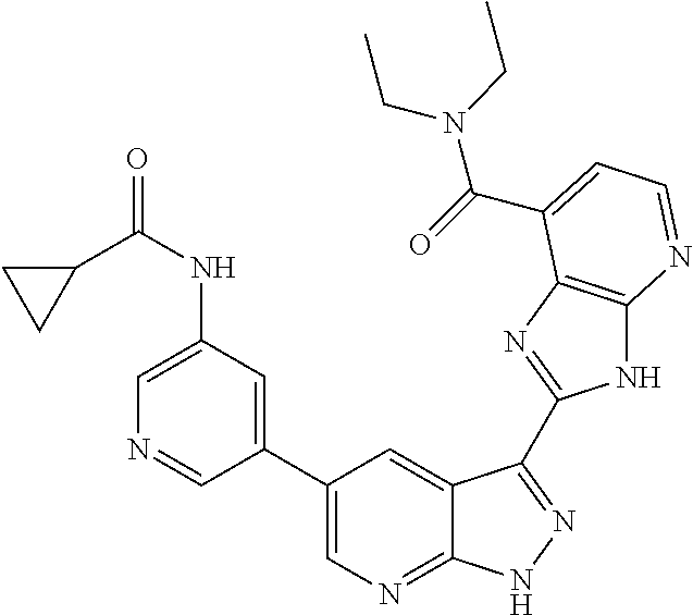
C1(C2=CN=C3C(=C2)C(C2=NC4=C(N2)N=CC=C4C(=O)N(CC)CC)=NN3)=CC(NC(=O)C2CC2)=CN=C1
